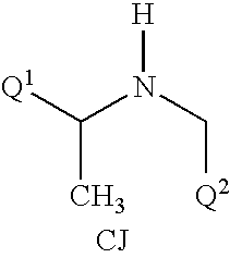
[Q1]C(N(C[Q2])[H])C.[CJ]
